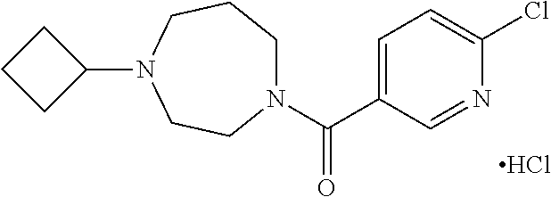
N1(C(C2=CC=C(Cl)N=C2)=O)CCCN(C2CCC2)CC1.Cl
